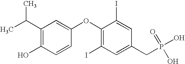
C1(C(C)C)=C(O)C=CC(OC2=C(I)C=C(CP(O)(=O)O)C=C2I)=C1
